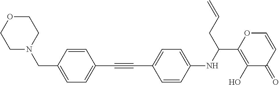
C(#CC1=CC=C(CN2CCOCC2)C=C1)C1=CC=C(NC(C2=C(O)C(=O)C=CO2)CC=C)C=C1
